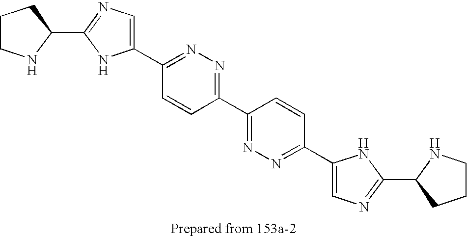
C1CNC(C2=NC=C(C3=NN=C(C4=NN=C(C5=CN=C(C6NCCC6)N5)C=C4)C=C3)N2)C1
